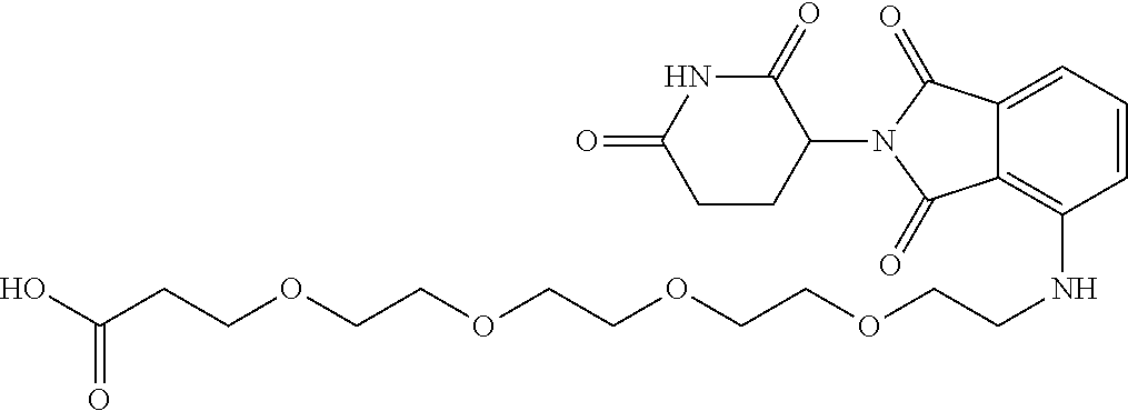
N1C(=O)C(N2C(=O)C3=C(NCCOCCOCCOCCOCCC(O)=O)C=CC=C3C2=O)CCC1=O
